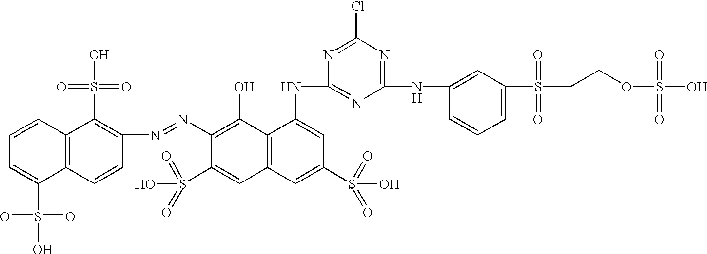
C1(N=NC2=C(S(O)(=O)=O)C3=C(C=C2)C(S(O)(=O)=O)=CC=C3)=C(O)C2=C(C=C1S(O)(=O)=O)C=C(S(=O)(=O)O)C=C2NC1=NC(NC2=CC(S(CCOS(O)(=O)=O)(=O)=O)=CC=C2)=NC(Cl)=N1
